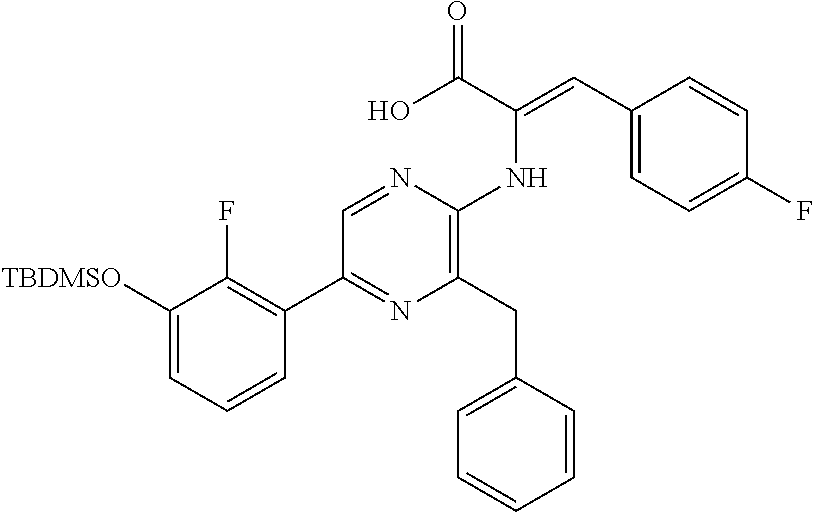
C1(C2=NC(CC3=CC=CC=C3)=C(NC(=CC3=CC=C(F)C=C3)C(O)=O)N=C2)=C(F)C([TBDMSO])=CC=C1
